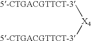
[X4]([5-CTGACGTTCT-3])[5-CTGACGTTCT-3]
